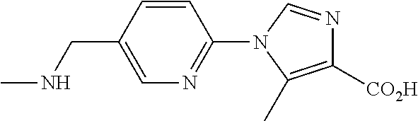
C1=CC(CNC)=CN=C1N1C(C)=C([CO2H])N=C1
